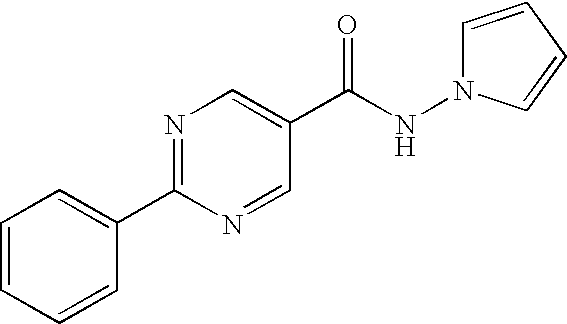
C1=CC=CC(C2=NC=C(C(NN3C=CC=C3)=O)C=N2)=C1
